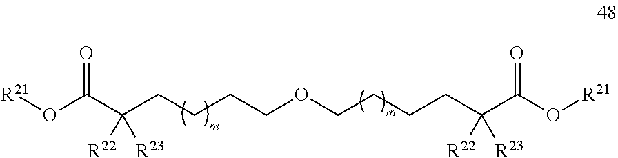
O(C(C(CCCCOCCCCC(C(O[R21])=O)([R22])[R23])([R23])[R22])=O)[R21]
